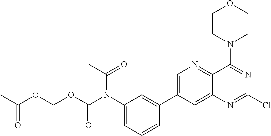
C1=C(C2=CC(N(C(OCOC(C)=O)=O)C(=O)C)=CC=C2)C=C2C(=N1)C(N1CCOCC1)=NC(Cl)=N2
